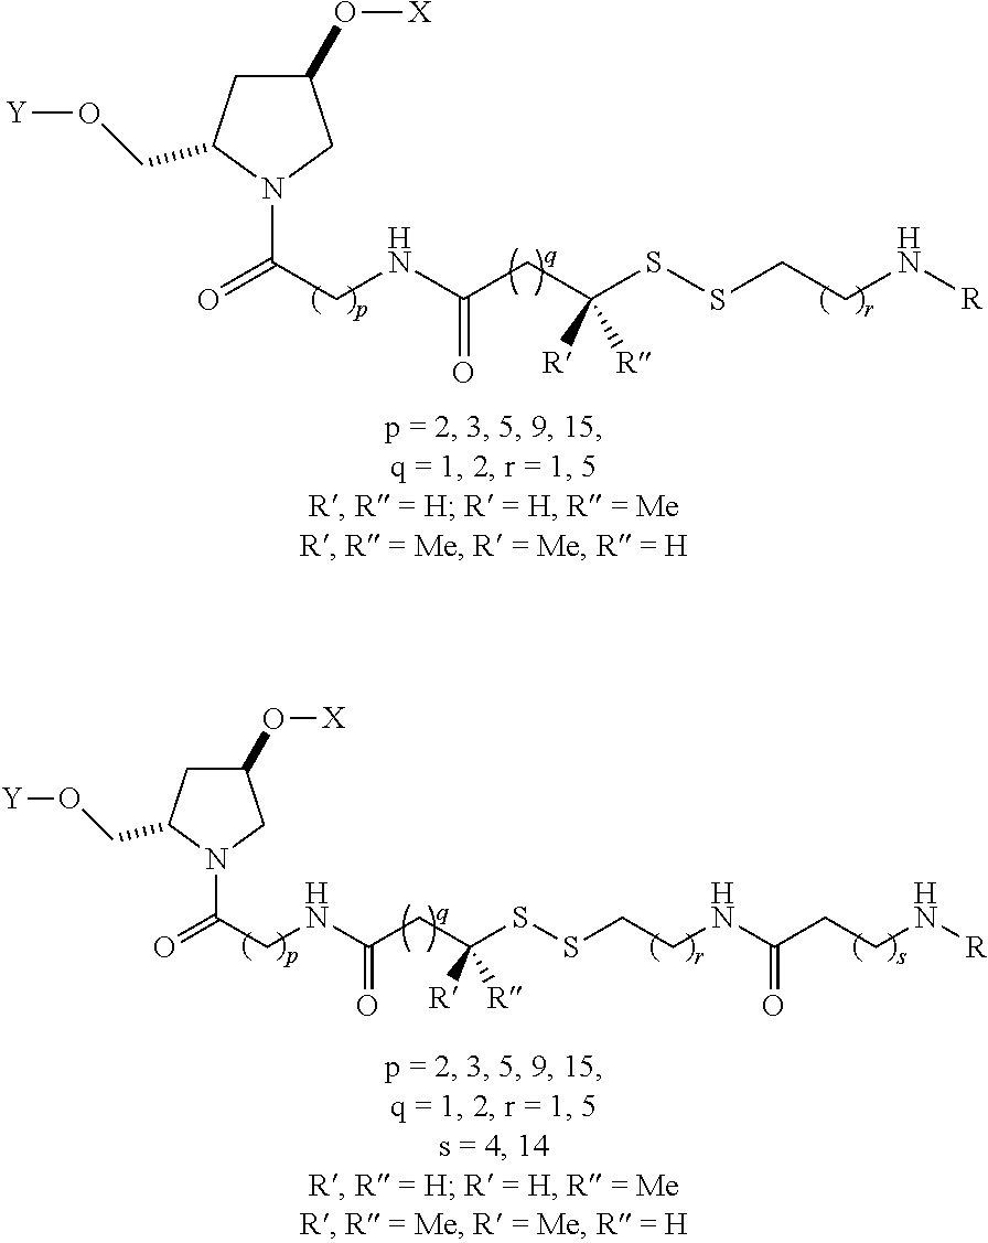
C1(O[X])CC(CO[Y])N(C(CNC(CC(SSCCN[R])([R])[R])=O)=O)C1.C1(O[X])CC(CO[Y])N(C(CNC(CC(SSCCNC(CCN[R])=O)([R])[R])=O)=O)C1
